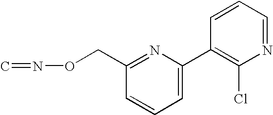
C1=C(C2=C(Cl)N=CC=C2)N=C(CON=C)C=C1
